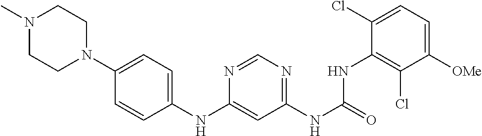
C1(Cl)=CC=C([OMe])C(Cl)=C1NC(NC1=NC=NC(NC2=CC=C(N3CCN(C)CC3)C=C2)=C1)=O
